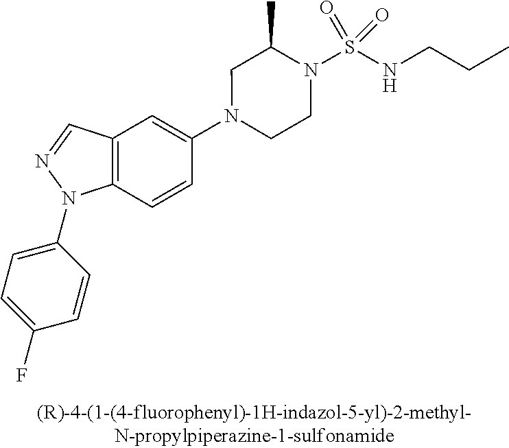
N1(C2=CC3=C(C=C2)N(C2=CC=C(F)C=C2)N=C3)CCN(S(NCCC)(=O)=O)C(C)C1
